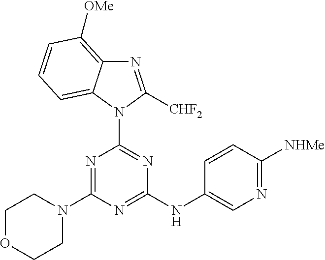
N1=C(N2CCOCC2)N=C(NC2=CN=C([NHMe])C=C2)N=C1N1C([CHF2])=NC2=C([OMe])C=CC=C12
